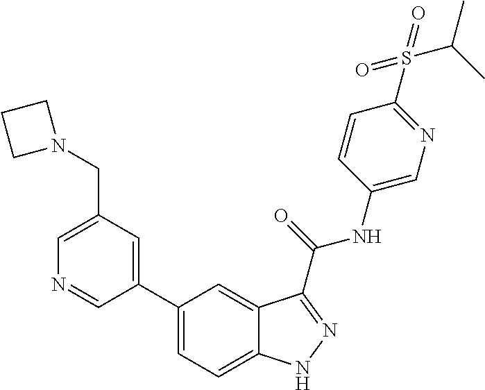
C1(CN2CCC2)=CN=CC(C2=CC=C3C(=C2)C(C(NC2=CN=C(S(=O)(=O)C(C)C)C=C2)=O)=NN3)=C1
